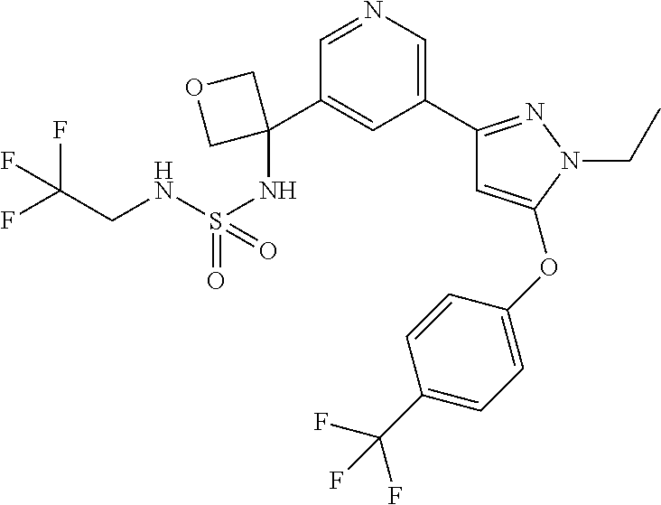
C1=C(C2(NS(NCC(F)(F)F)(=O)=O)COC2)C=NC=C1C1=NN(CC)C(OC2=CC=C(C(F)(F)F)C=C2)=C1
